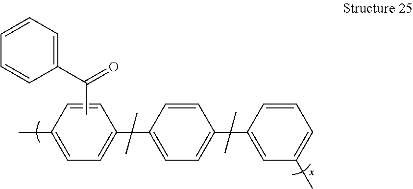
CC1=CC=C(C2=CC=C(C3=CC(C)=CC=C3)C=C2)C=C1.CC(C1=CC=CC=C1)=O
